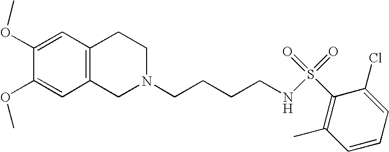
C1=C(OC)C(OC)=CC2=C1CCN(CCCCNS(=O)(=O)C1=C(C)C=CC=C1Cl)C2
